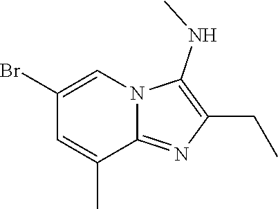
BrC1=CN2C(=NC(CC)=C2NC)C(C)=C1
